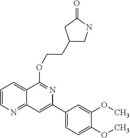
C1=CN=C2C(=C1)C(OCCC1CNC(=O)C1)=NC(C1=CC=C(OC)C(OC)=C1)=C2
